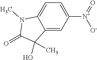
C1([N+]([O-])=O)=CC=C2C(=C1)C(O)(C)C(=O)N2C
